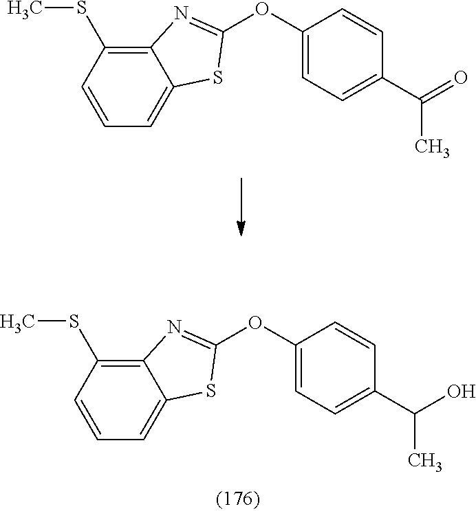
O(C1=CC=C(C(C)=O)C=C1)C1=NC2=C(SC)C=CC=C2S1.O(C1=CC=C(C(C)O)C=C1)C1=NC2=C(SC)C=CC=C2S1
